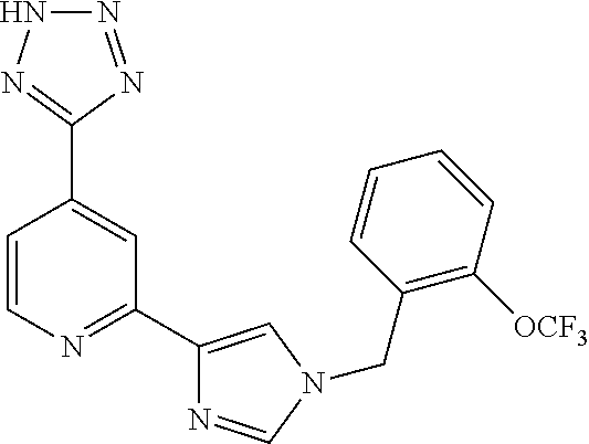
C1=CN=C(C2=CN(CC3=C([OCF3])C=CC=C3)C=N2)C=C1C1=NNN=N1
